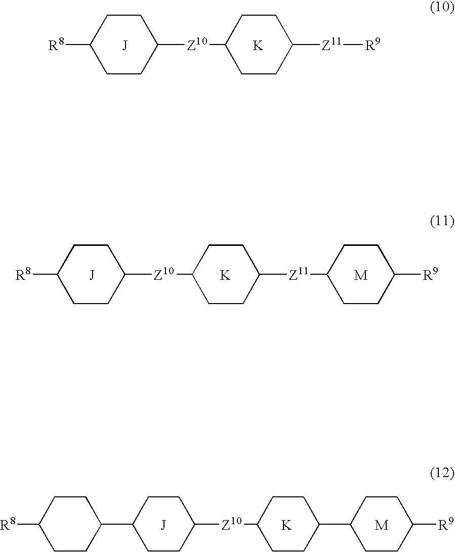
[J].[K].C1([R8])CCC([Z10]C2CCC([Z11][R9])CC2)CC1.[J].[K].C1([R8])CCC([Z10]C2CCC([Z11]C3CCC([R9])CC3)CC2)CC1.[M].[J].[K].[M].C1(C2CCC([R8])CC2)CCC([Z10]C2CCC(C3CCC([R9])CC3)CC2)CC1
